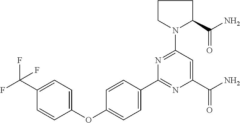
C1(C2=CC=C(OC3=CC=C(C(F)(F)F)C=C3)C=C2)=NC(C(N)=O)=CC(N2C(C(N)=O)CCC2)=N1
